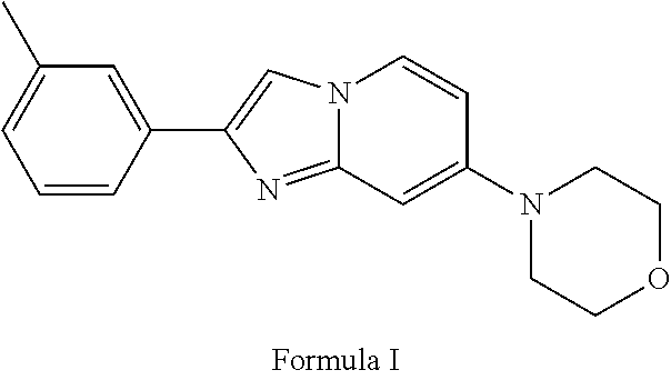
N12C(=NC(C3=CC(C)=CC=C3)=C1)C=C(N1CCOCC1)C=C2
